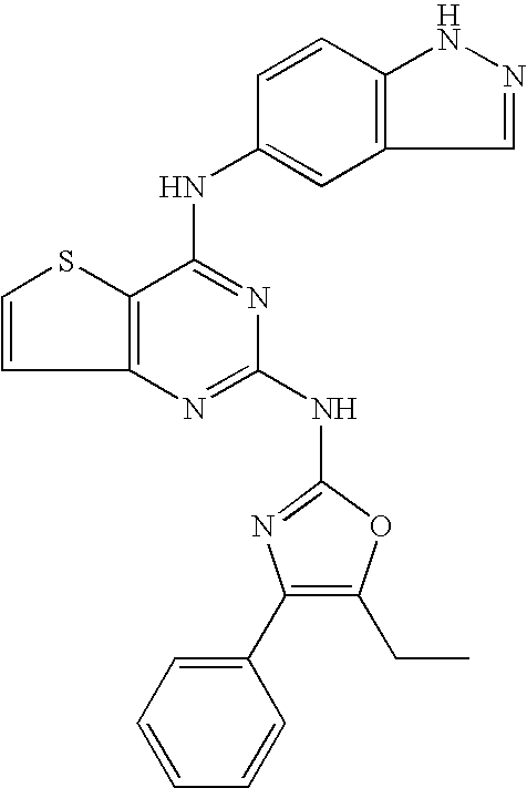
C12=C(C(NC3=CC4=C(C=C3)NN=C4)=NC(NC3=NC(C4=CC=CC=C4)=C(CC)O3)=N1)SC=C2
